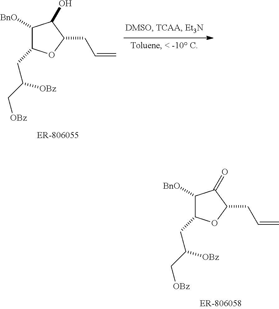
C1([BnO])C(CC(C[OBz])[OBz])OC(CC=C)C1=O.C1([BnO])C(CC(C[OBz])[OBz])OC(CC=C)C1O
